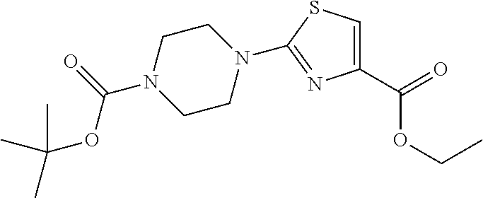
C1N(C(=O)OC(C)(C)C)CCN(C2=NC(C(=O)OCC)=CS2)C1
